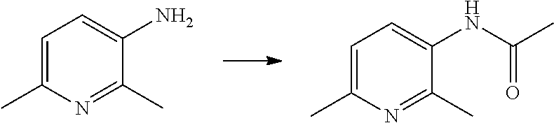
C1=C(C)N=C(C)C(NC(C)=O)=C1.C1=C(C)N=C(C)C(N)=C1
